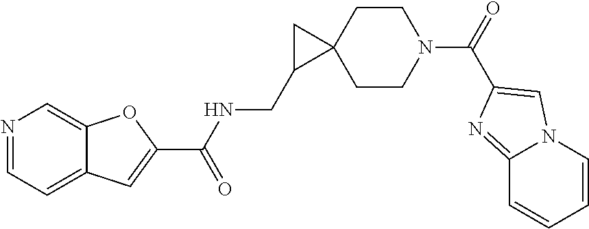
C1CC2(CCN1C(=O)C1=CN3C(=N1)C=CC=C3)CC2CNC(C1=CC2=CC=NC=C2O1)=O
